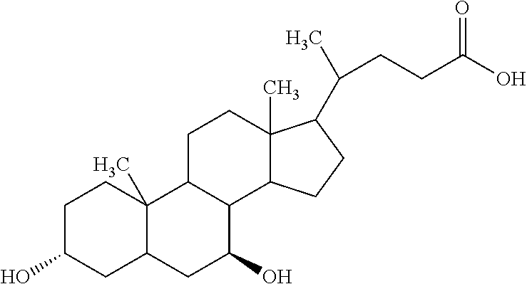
C1C(O)CC2C(C)(C1)C1C(C(O)C2)C2C(C)(CC1)C(C(C)CCC(O)=O)CC2
